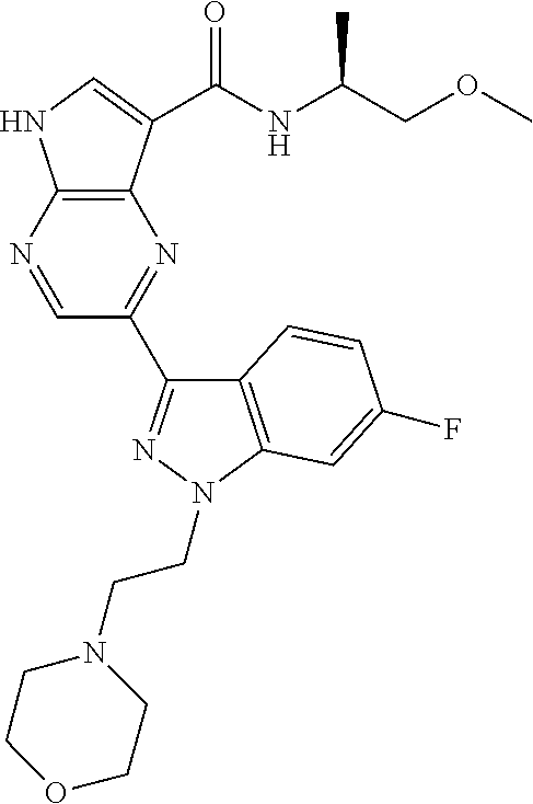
N1=CC(C2=NN(CCN3CCOCC3)C3=C2C=CC(F)=C3)=NC2=C1NC=C2C(NC(COC)C)=O
